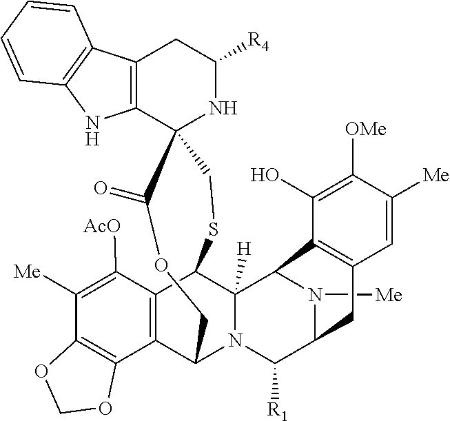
C1(O)=C([OMe])C([Me])=CC2=C1C1C3([H])N(C4C5=C(C3SCC3(C6=C(CC([R4])N3)C3=C(N6)C=CC=C3)C(=O)OC4)C([AcO])=C([Me])C3=C5OCO3)C([R1])C(C2)N1[Me]
